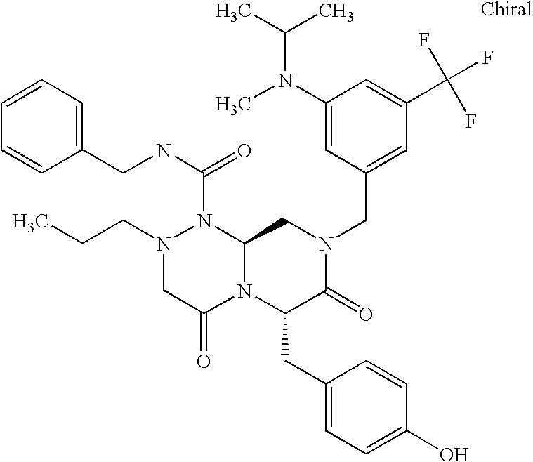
N1(C(NCC2=CC=CC=C2)=O)N(CCC)CC(=O)N2C1CN(CC1=CC(C(F)(F)F)=CC(N(C)C(C)C)=C1)C(=O)C2CC1=CC=C(O)C=C1
